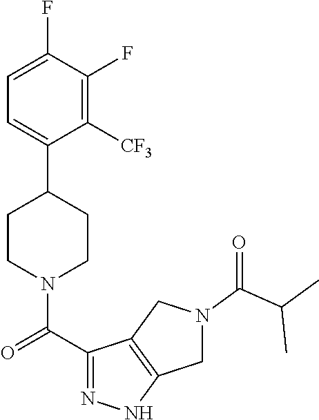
C1=C(F)C(F)=C([CF3])C(C2CCN(C(C3=NNC4=C3CN(C(C(C)C)=O)C4)=O)CC2)=C1
